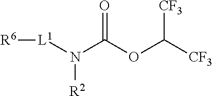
N([L1][R6])(C(OC([CF3])[CF3])=O)[R2]
